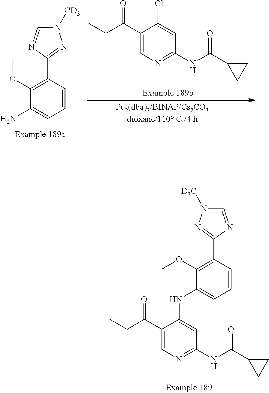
COC1=C(C2=NN([D3C])C=N2)C=CC=C1NC1=CC(NC(C2CC2)=O)=NC=C1C(CC)=O.N(C(C1CC1)=O)C1=NC=C(C(CC)=O)C(Cl)=C1.C1(C2=C(OC)C(N)=CC=C2)=NN([CD3])C=N1
